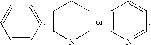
C1=CC=CC=C1.C1CNCCC1.C1=CN=CC=C1
